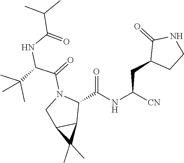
N(C(C(C)C)=O)C(C(N1CC2C(C)(C)C2C1C(NC([CN])CC1C(=O)NCC1)=O)=O)C(C)(C)C
